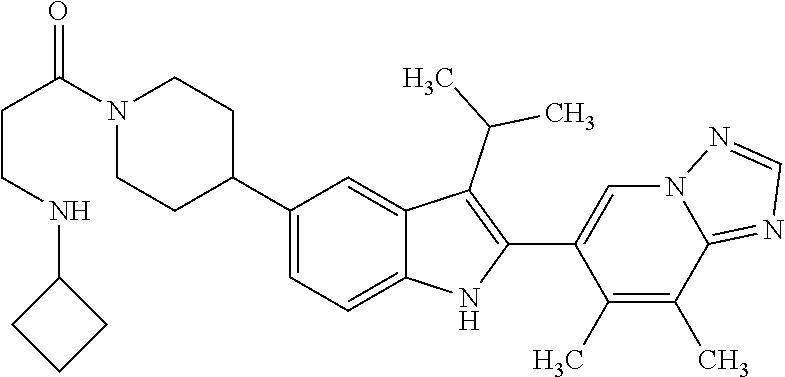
N1(C(CCNC2CCC2)=O)CCC(C2=CC=C3C(=C2)C(C(C)C)=C(C2=CN4C(=NC=N4)C(C)=C2C)N3)CC1
